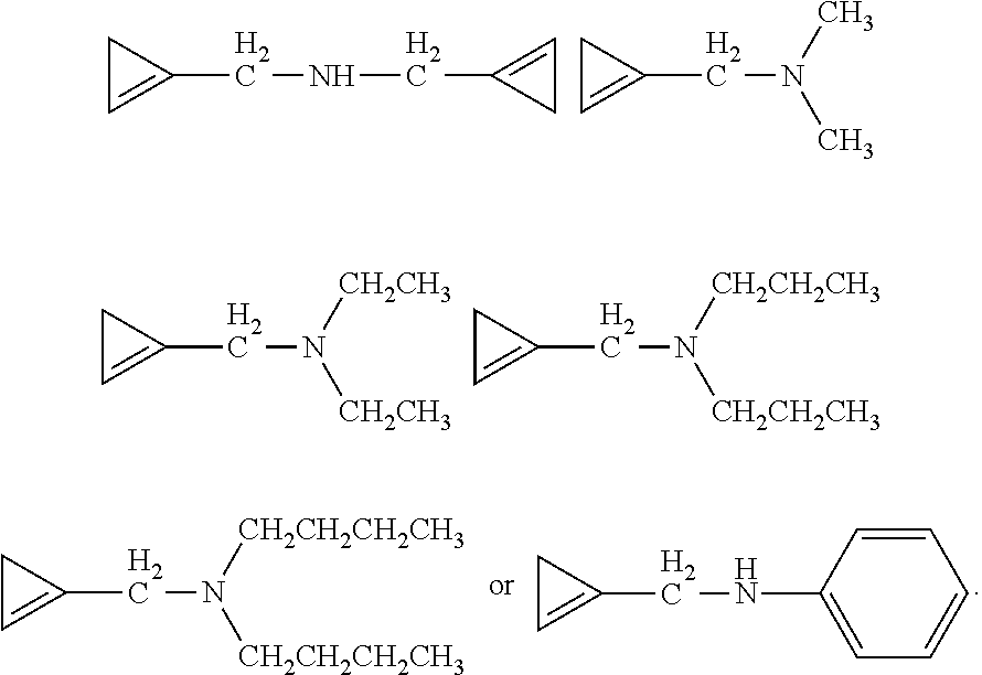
C1C=C1CN([CH2CH3])[CH2CH3].C1C=C1CN([CH2CH2CH3])[CH2CH2CH3].C1C=C1CN([CH2CH2CH2CH3])[CH2CH2CH2CH3].C1C=C1CNC1=CC=CC=C1.C1C=C1CNCC1=CC1.C1C=C1CN(C)C
